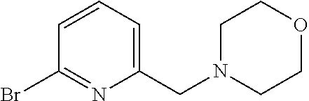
BrC1=NC(CN2CCOCC2)=CC=C1
